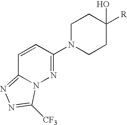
[R]C1(O)CCN(C2=NN3C(=NN=C3[CF3])C=C2)CC1
